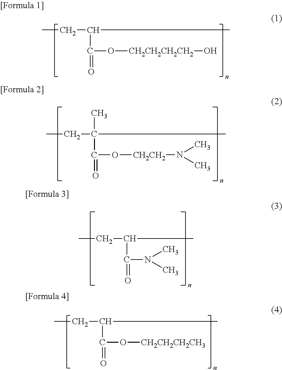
CCC(C)(C(O[CH2CH2]N(C)C)=O)C.CCC(C)C(=O)N(C)C.CCC(C)C(O[CH2CH2CH2CH2]O)=O.CCC(C)C(O[CH2CH2CH2CH3])=O
